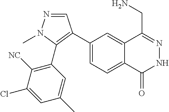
C1(C2=C(C3=C([NC])C(Cl)=CC(C)=C3)N(C)N=C2)=CC=C2C(=C1)C(CN)=NNC2=O
